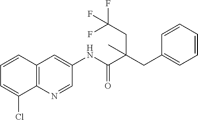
C12=C(C=CC=C1Cl)C=C(NC(C(CC1=CC=CC=C1)(CC(F)(F)F)C)=O)C=N2
